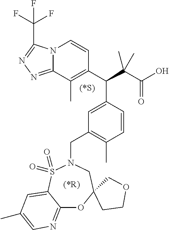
N12C(=NN=C1C(F)(F)F)C(C)=C(C(C(C(O)=O)(C)C)C1=CC(CN3S(=O)(=O)C4=CC(C)=CN=C4OC4(C3)CCOC4)=C(C)C=C1)C=C2
